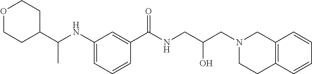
C1(NC(C2CCOCC2)C)=CC=CC(C(NCC(CN2CC3=C(CC2)C=CC=C3)O)=O)=C1
